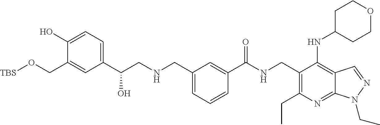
C1=C(CO[TBS])C(O)=CC=C1C(CNCC1=CC=CC(C(NCC2=C(CC)N=C3C(=C2NC2CCOCC2)C=NN3CC)=O)=C1)O
